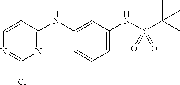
N(C1=CC(NS(C(C)(C)C)(=O)=O)=CC=C1)C1=NC(Cl)=NC=C1C
